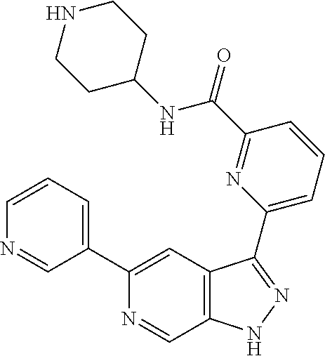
C1(C2=CC=CN=C2)=CC2=C(C=N1)NN=C2C1=CC=CC(C(=O)NC2CCNCC2)=N1
